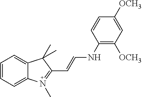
C1=CC=C2C(=C1)C(C)(C)C(C=CNC1=C([OCH3])C=C([OCH3])C=C1)=N2C
